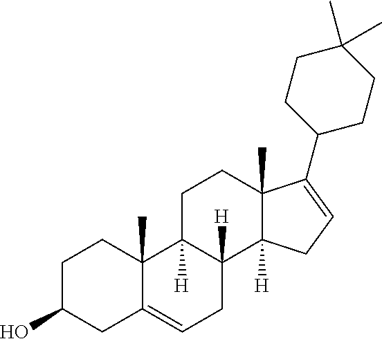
C1C(O)CC2=CCC3([H])C([H])(C2(C)C1)CCC1(C)C3([H])CC=C1C1CCC(C)(C)CC1
